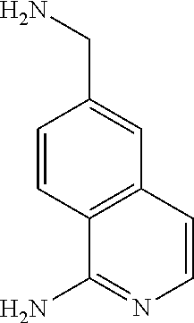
C1=CC2=C(C=C1CN)C=CN=C2N
